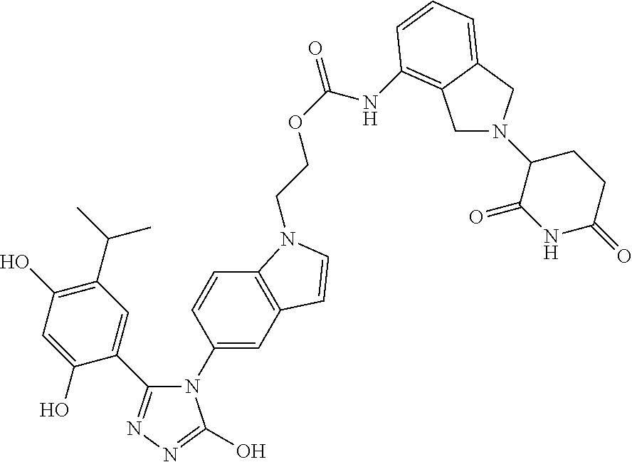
C1(C(C)C)=C(O)C=C(O)C(C2=NN=C(O)N2C2=CC3=C(C=C2)N(CCOC(=O)NC2=C4CN(C5C(=O)NC(=O)CC5)CC4=CC=C2)C=C3)=C1
